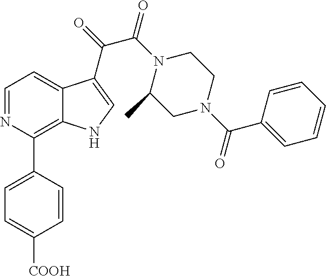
C1=C([COOH])C=CC(C2=C3C(=CC=N2)C(C(=O)C(N2C(C)CN(C(C4=CC=CC=C4)=O)CC2)=O)=CN3)=C1
